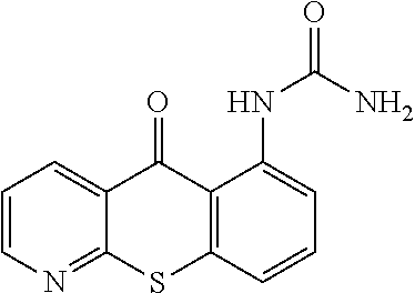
C1=CN=C2C(=C1)C(=O)C1=C(S2)C=CC=C1NC(=O)N
